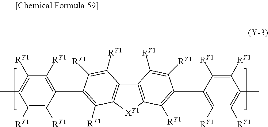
CC1=C([RY1])C([RY1])=C(C2=C([RY1])C3=C(C4=C([XY1]3)C([RY1])=C(C3=C([RY1])C([RY1])=C(C)C([RY1])=C3[RY1])C([RY1])=C4[RY1])C([RY1])=C2[RY1])C([RY1])=C1[RY1]
